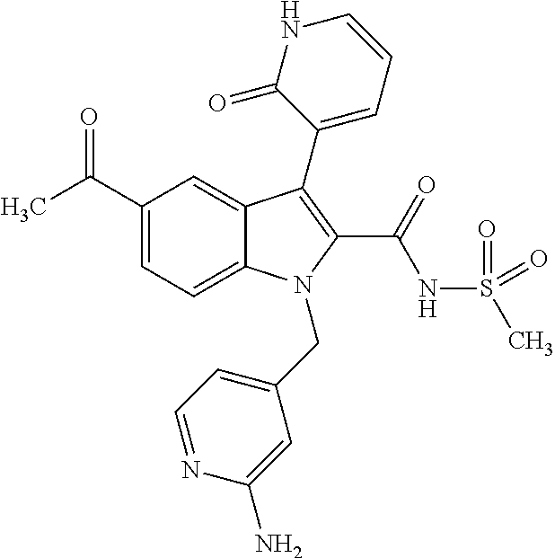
C1(C(C)=O)=CC=C2C(=C1)C(C1=CC=CNC1=O)=C(C(NS(C)(=O)=O)=O)N2CC1=CC=NC(N)=C1
